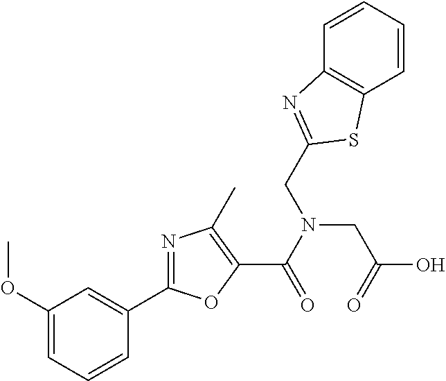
C1(OC)=CC=CC(C2=NC(C)=C(C(N(CC(O)=O)CC3=NC4=C(C=CC=C4)S3)=O)O2)=C1
